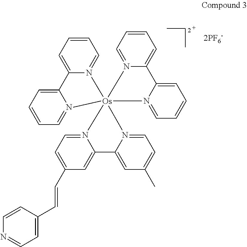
C1=CC=C2N(=C1)[Os]13(N4=CC=CC=C24)(N2=CC=C(C=CC4=CC=NC=C4)C=C2C2=CC(C)=CC=N21)N1=CC=CC=C1C1=CC=CC=N13
